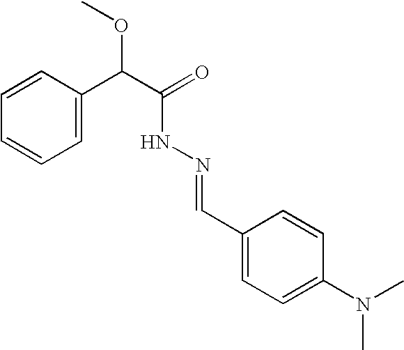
C1=CC(C(C(=O)NN=CC2=CC=C(N(C)C)C=C2)OC)=CC=C1
